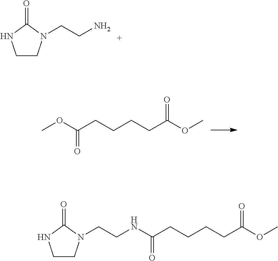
C1CN(CCNC(=O)CCCCC(=O)OC)C(=O)N1.C1CN(CCN)C(=O)N1.COC(=O)CCCCC(=O)OC
